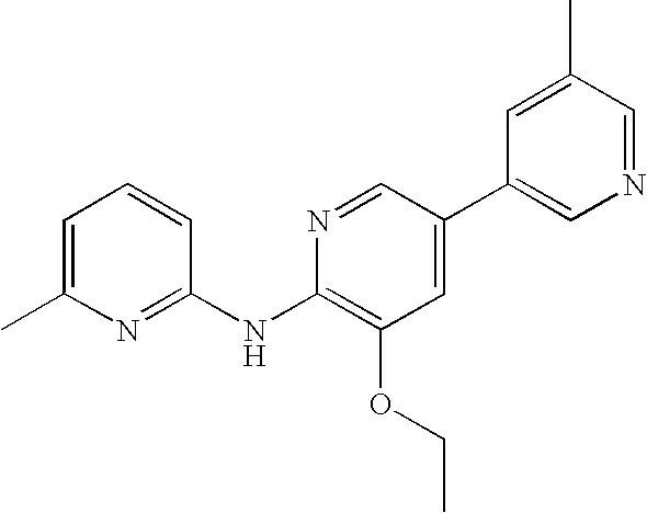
N1=C(NC2=C(OCC)C=C(C3=CN=CC(C)=C3)C=N2)C=CC=C1C
